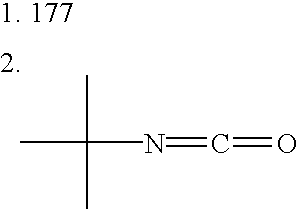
CC(N=C=O)(C)C
